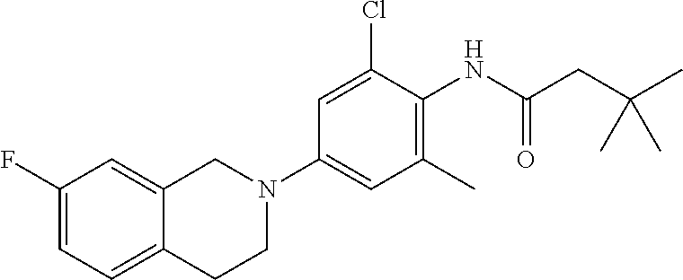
C1=C(F)C=C2C(=C1)CCN(C1=CC(C)=C(NC(CC(C)(C)C)=O)C(Cl)=C1)C2
